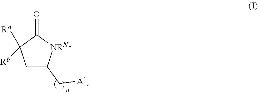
C1C(C[A1])[NRN1]C(=O)C1([Rb])[Ra]
